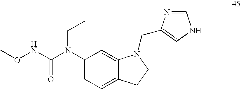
O(NC(N(C1=CC=C2C(=C1)N(CC1=CNC=N1)CC2)CC)=O)C
